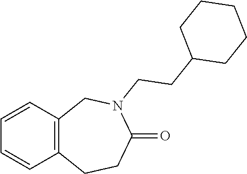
C1(CCN2CC3=C(C=CC=C3)CCC2=O)CCCCC1
